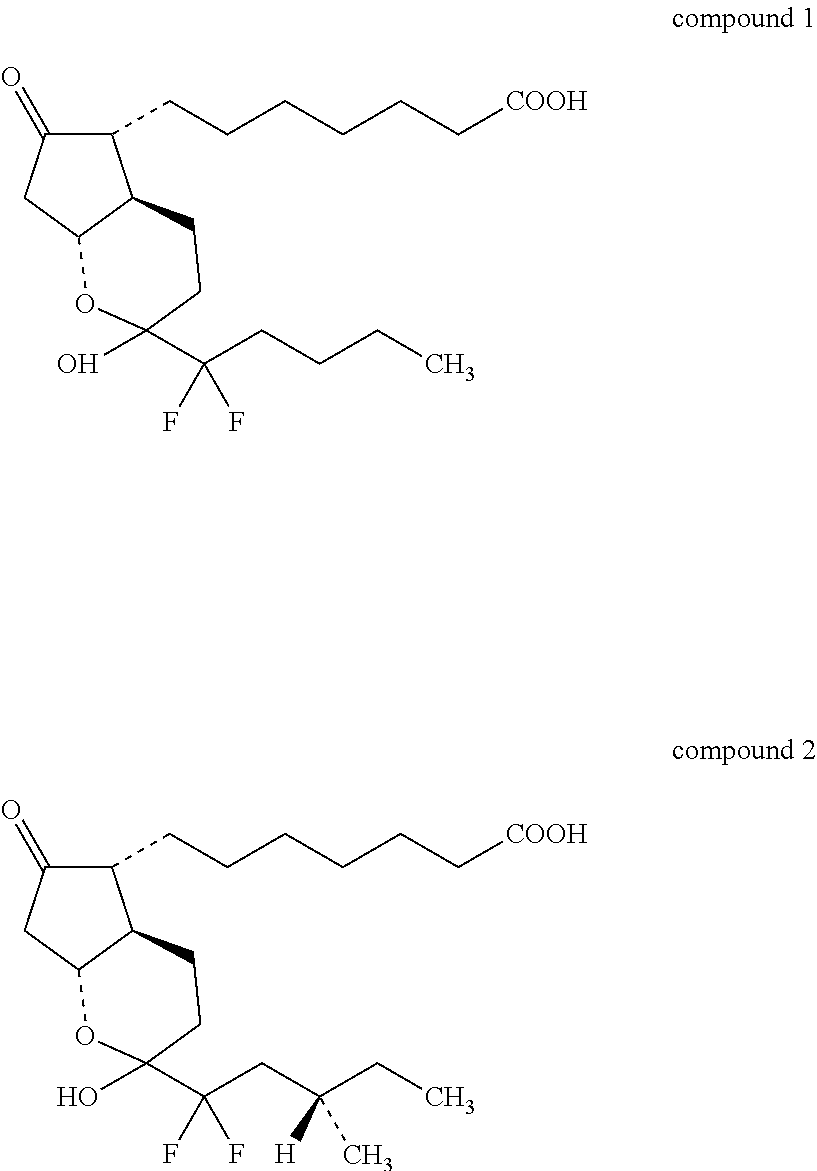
C1(CCCCCC[COOH])C(=O)CC2C1CCC(O)(C(CCCC)(F)F)O2.C1(CCCCCC[COOH])C(=O)CC2C1CCC(O)(C(CC(CC)([H])C)(F)F)O2
